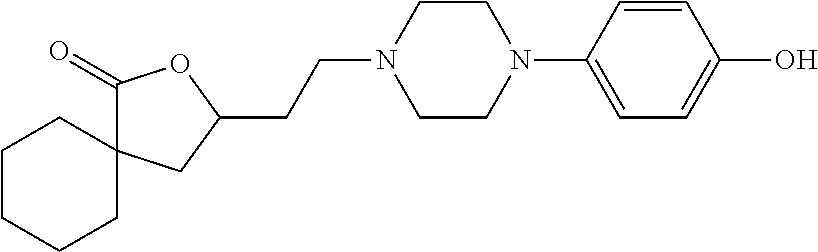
C1CCCC2(C1)C(=O)OC(CCN1CCN(C3=CC=C(O)C=C3)CC1)C2
